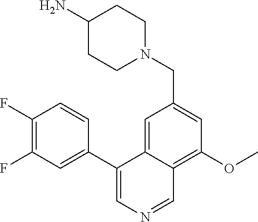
C1(C2=CN=CC3=C(OC)C=C(CN4CCC(N)CC4)C=C23)=CC(F)=C(F)C=C1
